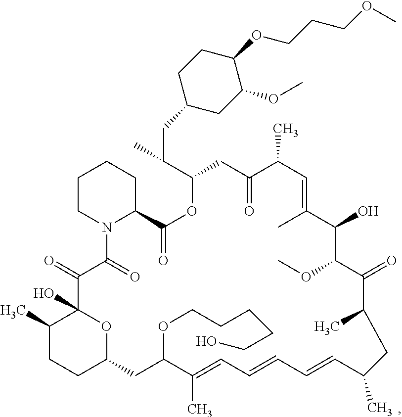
C1CN2C(CC1)C(=O)OC(C(C)CC1CC(OC)C(OCCCOC)CC1)CC(=O)C(C)C=C(C)C(O)C(OC)C(=O)C(C)CC(C)C=CC=CC=C(C)C(OCCCCCO)CC1CCC(C)C(O)(C(=O)C2=O)O1
